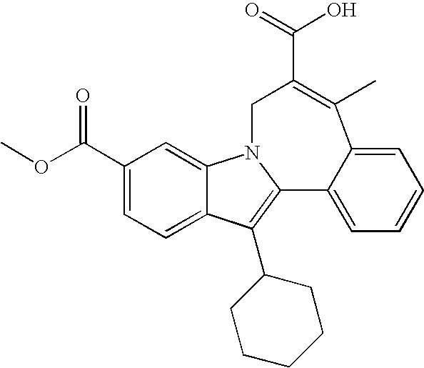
OC(=O)C1=C(C)C2=CC=CC=C2C2=C(C3CCCCC3)C3=CC=C(C(=O)OC)C=C3N2C1
